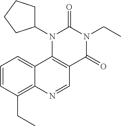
C1=CC(CC)=C2C(=C1)C1=C(C=N2)C(=O)N(CC)C(=O)N1C1CCCC1
